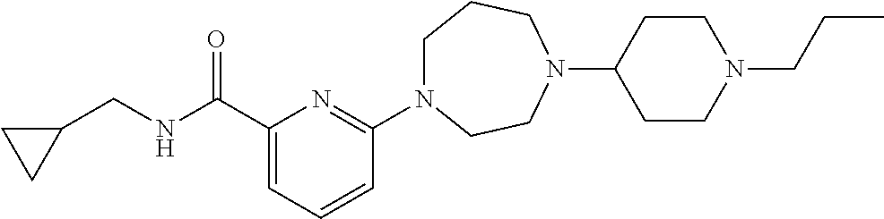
C1N(C2=NC(C(NCC3CC3)=O)=CC=C2)CCN(C2CCN(CCC)CC2)CC1
